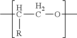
CC(COC)[R]
